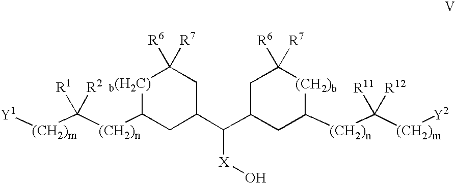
[Y1][(CH2)m]C([(CH2)n]C1[b(H2C)]C([R6])([R7])CC(C(C2CC([R6])([R7])[(CH2)b]C([(CH2)n]C([(CH2)m][Y2])([R12])[R11])C2)[X]O)C1)([R2])[R1]
